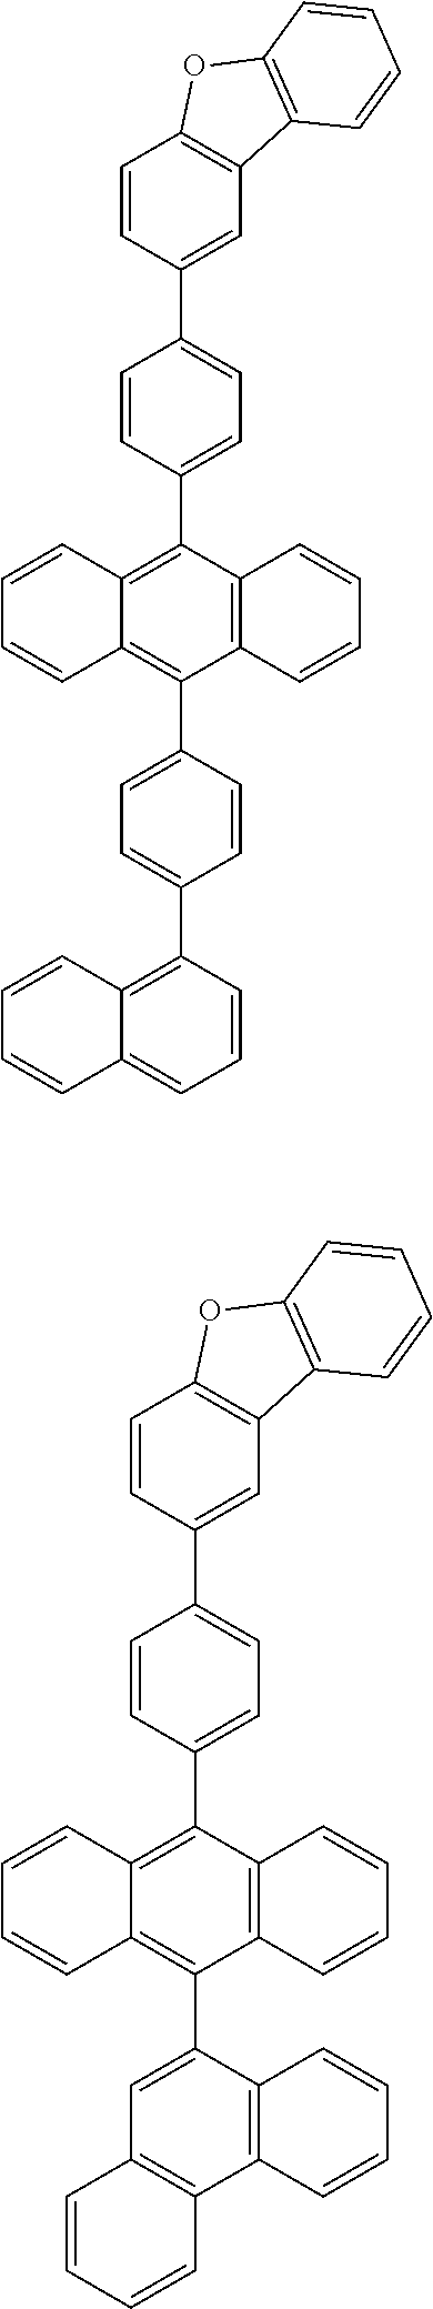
C1=C(C2=C3C(=CC=C2)C=CC=C3)C=CC(C2=C3C(=C(C4=CC=C(C5=CC6=C(C=C5)OC5=C6C=CC=C5)C=C4)C4=C2C=CC=C4)C=CC=C3)=C1.C12=C(C3=C(C(C4=C5C(=C(C6=CC=C(C7=CC8=C(C=C7)OC7=C8C=CC=C7)C=C6)C6=C4C=CC=C6)C=CC=C5)=C1)C=CC=C3)C=CC=C2
